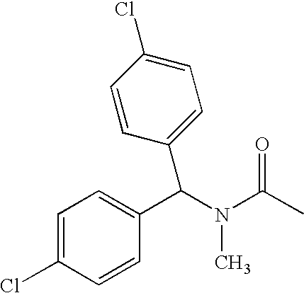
C1=C(Cl)C=CC(C(N(C)C(C)=O)C2=CC=C(Cl)C=C2)=C1
